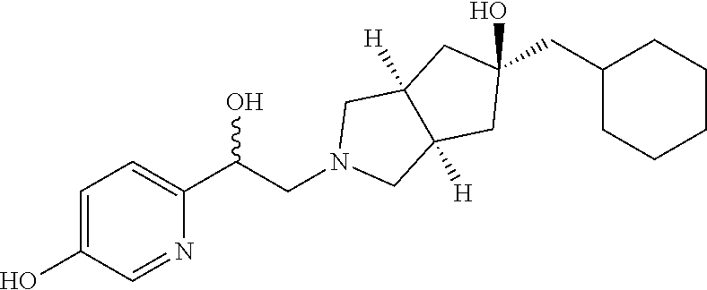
N1(CC(O)C2=CC=C(O)C=N2)CC2([H])C([H])(C1)CC(CC1CCCCC1)(O)C2
